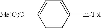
C1([Me(O)C])=CC=C([m-Tol])C=C1
